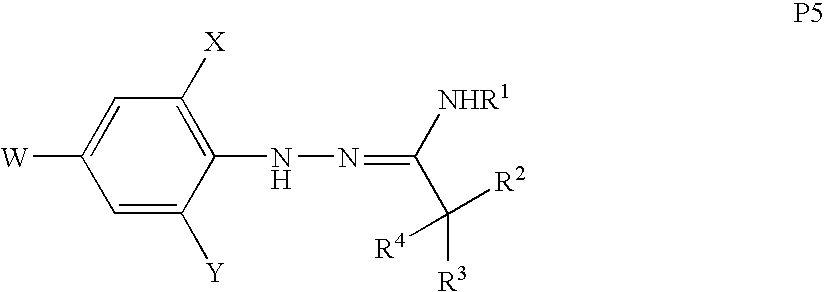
C1([X])=C(NN=C(C([R3])([R4])[R2])[NHR1])C([Y])=CC([W])=C1
